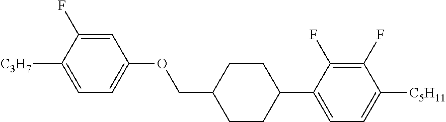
C1=C(F)C([C3H7])=CC=C1OCC1CCC(C2=CC=C([C5H11])C(F)=C2F)CC1
